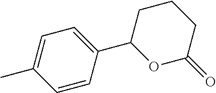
C1=CC(C2OC(=O)CCC2)=CC=C1C
